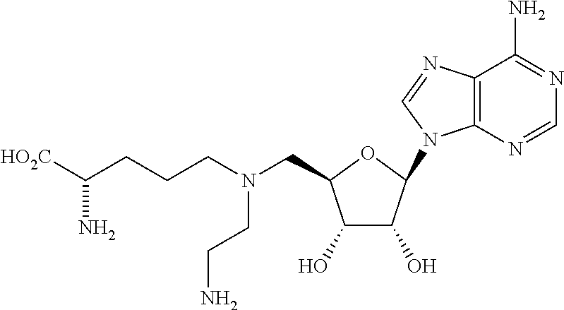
C1(O)C(O)C(N2C3=C(N=C2)C(N)=NC=N3)OC1CN(CCN)CCCC([HO2C])N
